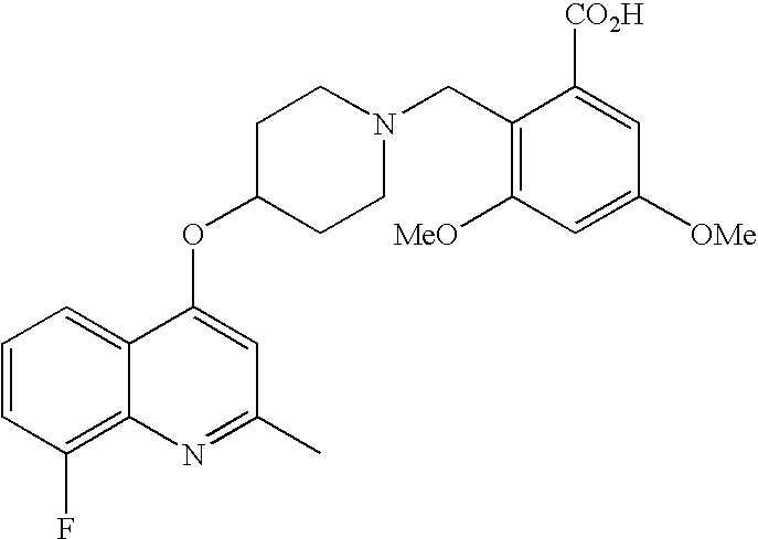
C1=CC(F)=C2C(=C1)C(OC1CCN(CC3=C([MeO])C=C([OMe])C=C3[CO2H])CC1)=CC(C)=N2
